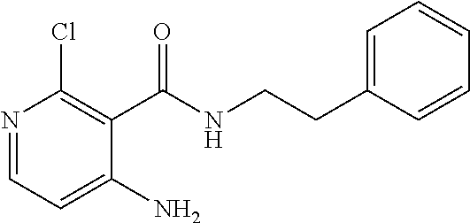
N1=CC=C(N)C(C(NCCC2=CC=CC=C2)=O)=C1Cl
